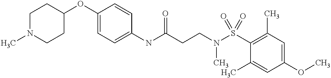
C1(NC(CCN(C)S(=O)(C2=C(C)C=C(OC)C=C2C)=O)=O)=CC=C(OC2CCN(C)CC2)C=C1
